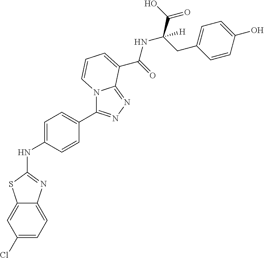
C1(Cl)=CC=C2C(=C1)SC(NC1=CC=C(C3=NN=C4N3C=CC=C4C(=O)NC(C(O)=O)(CC3=CC=C(O)C=C3)[H])C=C1)=N2
